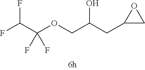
FC(C(OCC(CC1CO1)O)(F)F)F
